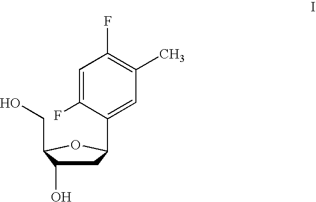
C1C(O)C(CO)OC1C1=CC(C)=C(F)C=C1F
